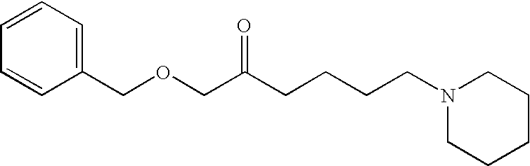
C1(COCC(CCCCN2CCCCC2)=O)=CC=CC=C1
